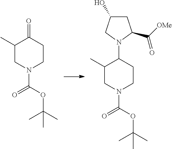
C1(C)CN(C(OC(C)(C)C)=O)CCC1=O.C1(C)CN(C(OC(C)(C)C)=O)CCC1N1C(C([OMe])=O)CC(O)C1
